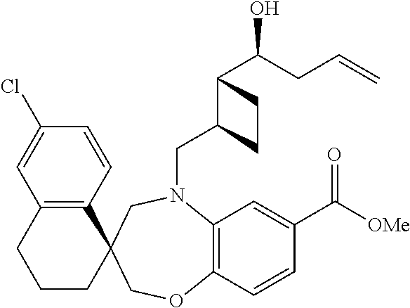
C1(Cl)=CC2=C(C=C1)C1(CCC2)CN(CC2C(C(CC=C)O)CC2)C2=C(OC1)C=CC(C([OMe])=O)=C2
